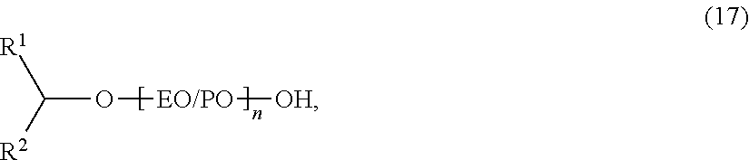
C(O[EO/PO][OH])([R1])[R2]
